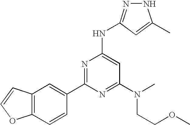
N1N=C(NC2=CC(N(CCOC)C)=NC(C3=CC4=C(C=C3)OC=C4)=N2)C=C1C
